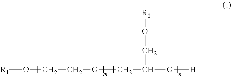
[R1]OCCOCC(O[H])CO[R2]
